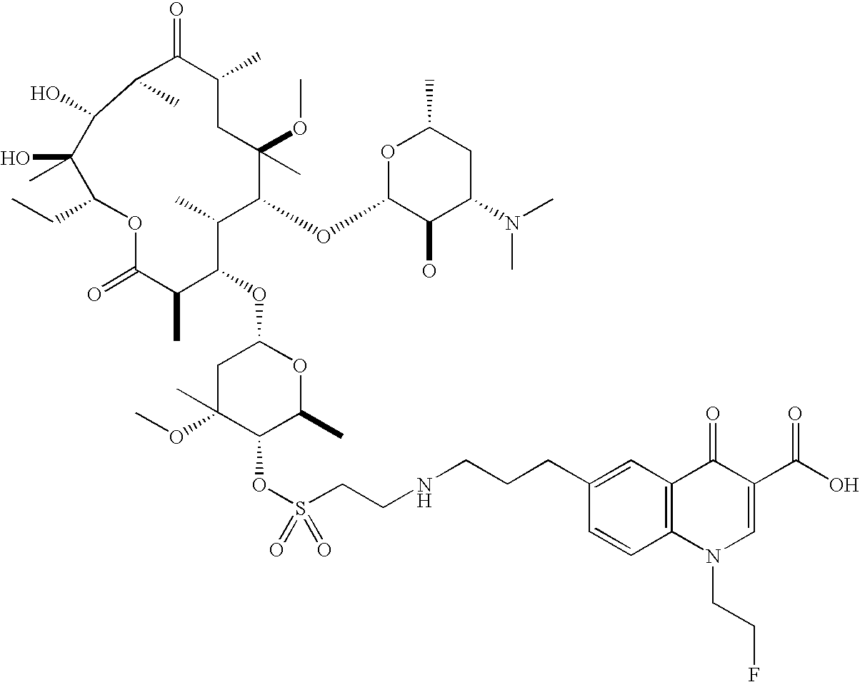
O1C(=O)C(C)C(OC2CC(OC)(C)C(OS(CCNCCCC3=CC4=C(C=C3)N(CCF)C=C(C(O)=O)C4=O)(=O)=O)C(C)O2)C(C)C(OC2C(O)C(N(C)C)CC(C)O2)C(C)(OC)CC(C)C(=O)C(C)C(O)C(O)(C)C1CC
